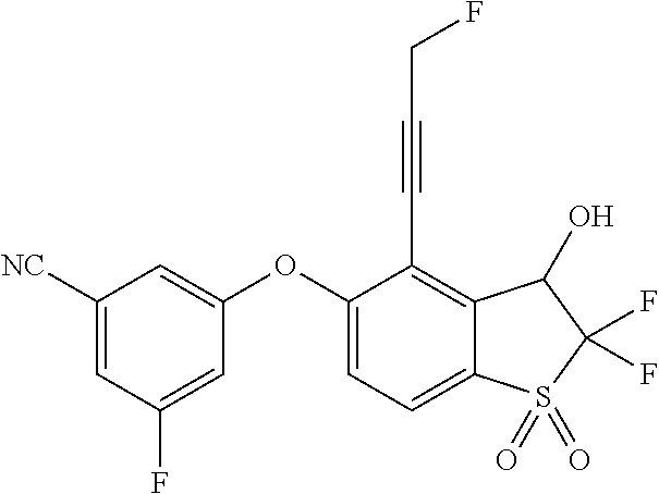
C1([NC])=CC(F)=CC(OC2=CC=C3C(=C2C#CCF)C(O)C(F)(F)S3(=O)=O)=C1
